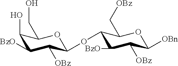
C1(O)C([BzO])C([OBz])C(OC2C([BzO])C([OBz])C([OBn])OC2C[OBz])OC1CO
